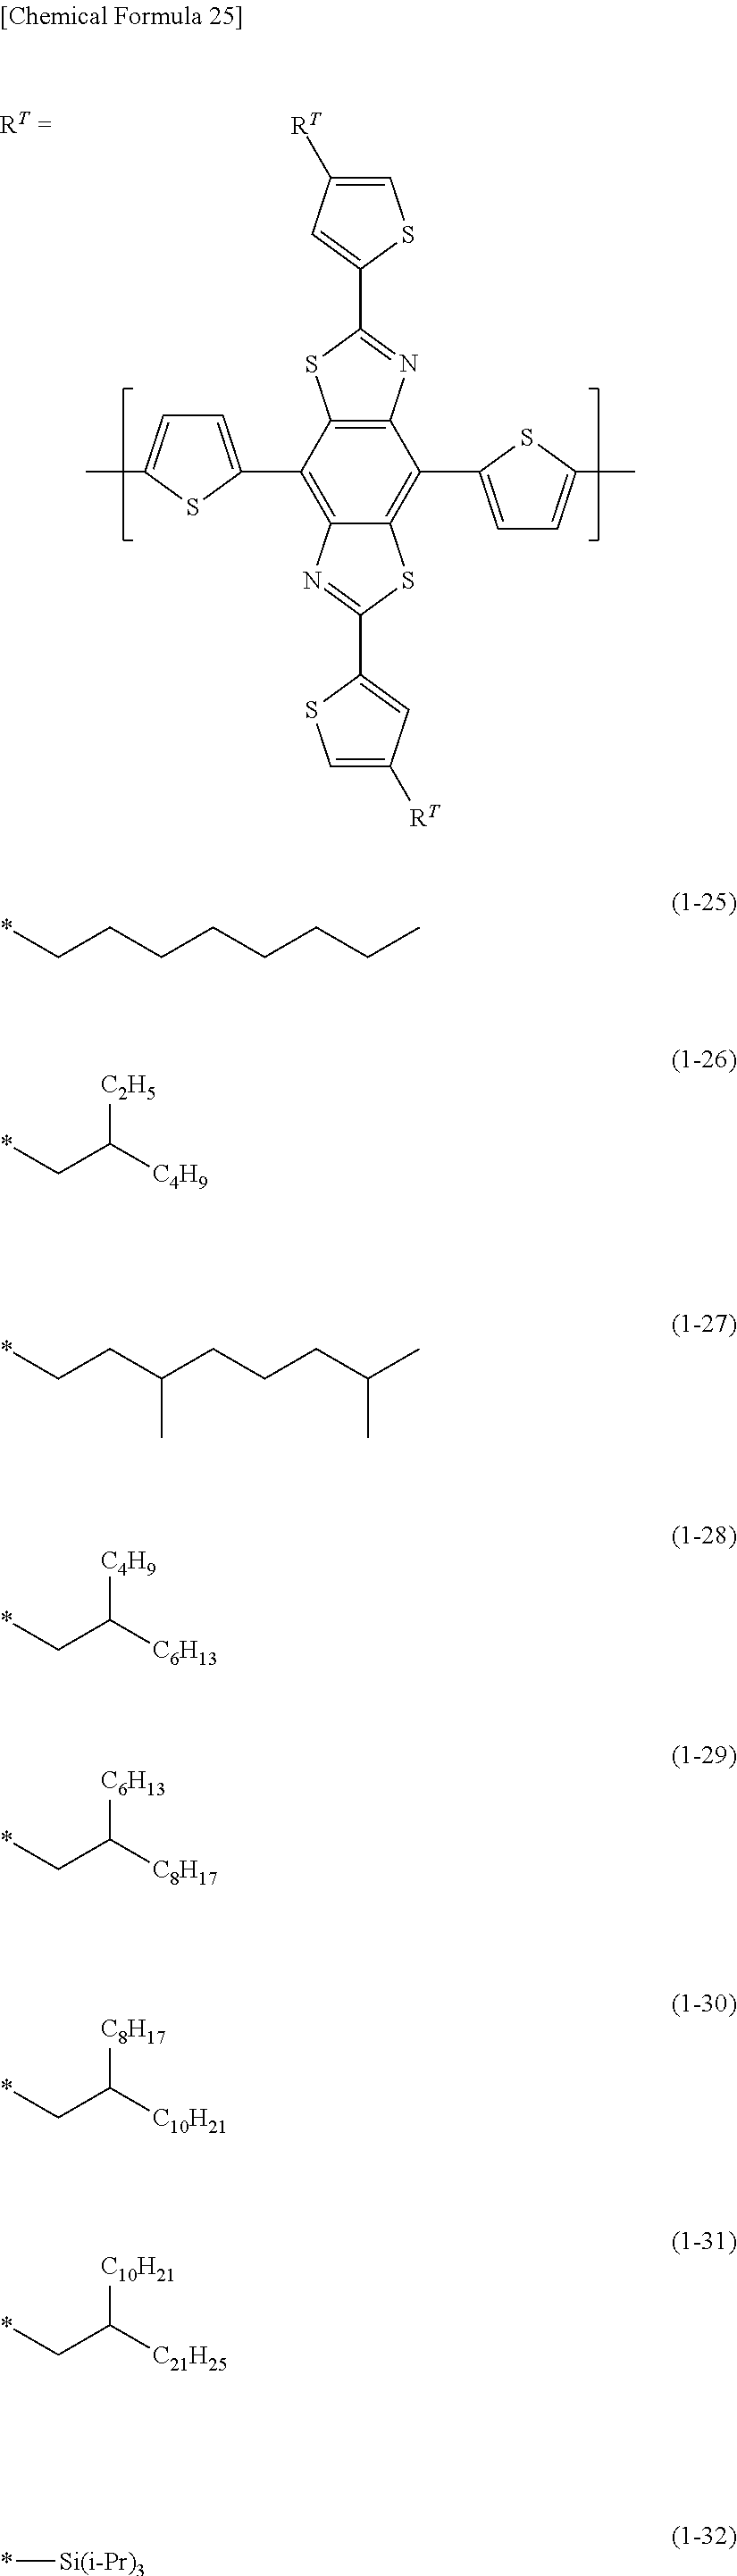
C12=C(C3=CC=C(C)S3)C3=C(C(C4=CC=C(C)S4)=C1SC(C1=CC([RT])=CS1)=N2)N=C(C1=CC([RT])=CS1)S3.*CCCCCCCC.*CC([C4H9])[C2H5].*CCC(CCCC(C)C)C.*CC([C6H13])[C4H9].*CC([C8H17])[C6H13].*CC([C10H21])[C8H17].*CC([C21H25])[C10H21].*[Si(i-Pr)3]
